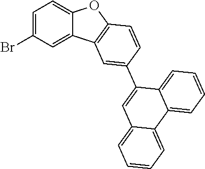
C1=C(Br)C=C2C(=C1)OC1=C2C=C(C2=CC3=CC=CC=C3C3=CC=CC=C23)C=C1
